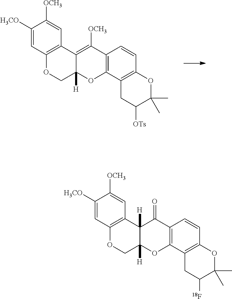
C1([H3CO])=CC2=C(C=C1[OCH3])C1=C([OCH3])C3=C(OC1([H])CO2)C1=C(C=C3)OC(C)(C)C([OTs])C1.C1([H3CO])=CC2=C(C=C1[OCH3])C1([H])C([H])(CO2)OC2=C(C1=O)C=CC1=C2CC([18F])C(C)(C)O1
